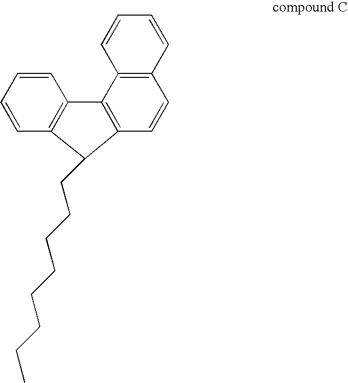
C1=CC=CC2=C1C1=C(C2CCCCCCCC)C=CC2=C1C=CC=C2
